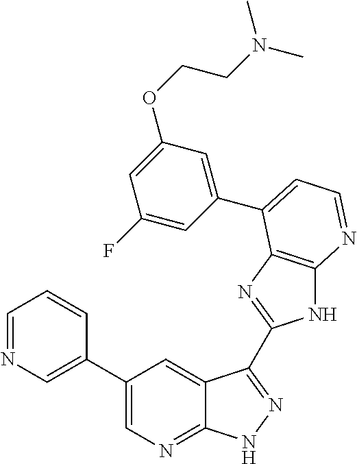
C1(C2=CN=CC=C2)=CN=C2C(=C1)C(C1=NC3=C(N1)N=CC=C3C1=CC(OCCN(C)C)=CC(F)=C1)=NN2
